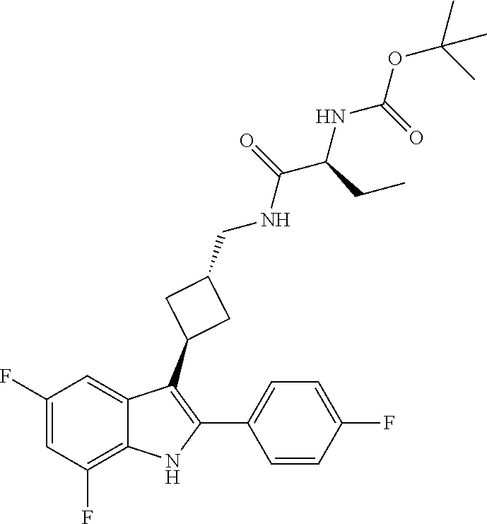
O=C(NCC1CC(C2=C(C3=CC=C(F)C=C3)NC3=C(F)C=C(F)C=C23)C1)C(NC(=O)OC(C)(C)C)CC
